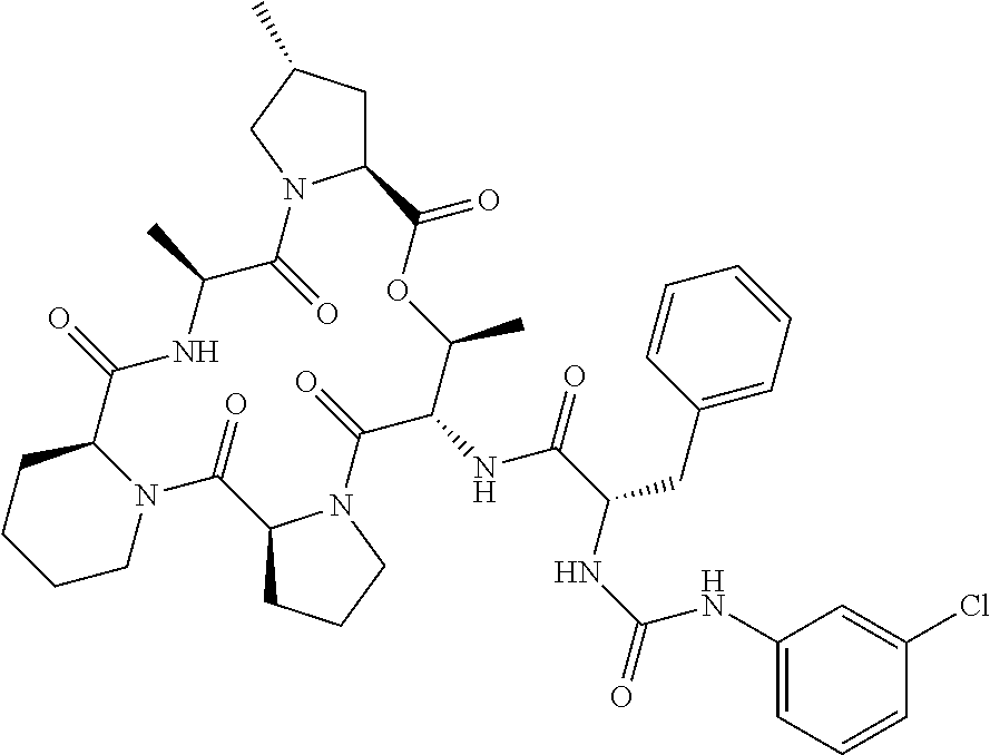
C12CC(C)CN1C(=O)C(C)NC(=O)C1CCCCN1C(=O)C1CCCN1C(=O)C(NC(=O)C(CC1=CC=CC=C1)NC(=O)NC1=CC=CC(Cl)=C1)C(C)OC2=O
